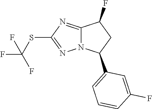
S(C1=NN2C(=N1)C(F)CC2C1=CC=CC(F)=C1)C(F)(F)F
